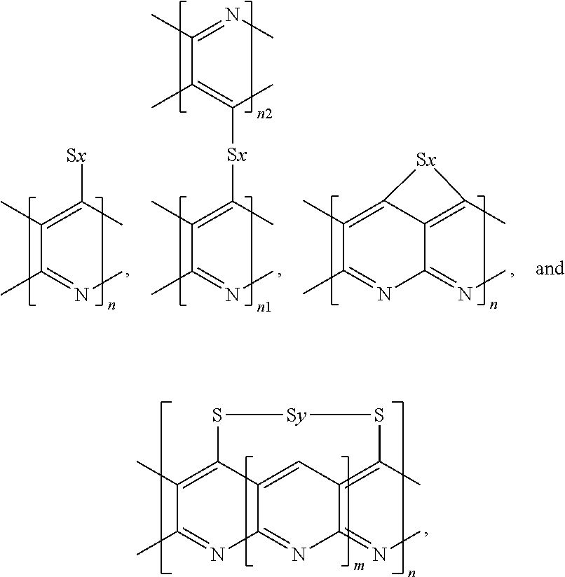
C1(C)=C2C3=CC(=C(C)S[Sy]S2)C(=NC)N=C3N=C1C.C(C(=NC)C)(=C(C)[Sx])C.C1(C)=C2C(=C(C)[Sx]2)C(=NC)N=C1C.C(C(=C(C)[Sx]C(=C(C(=NC)C)C)C)C)(=NC)C
